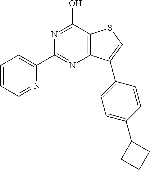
N1=C(O)C2=C(N=C1C1=CC=CC=N1)C(C1=CC=C(C3CCC3)C=C1)=CS2
